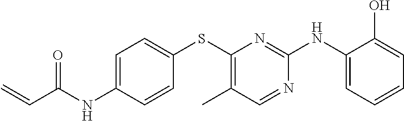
C1=C(NC(C=C)=O)C=CC(SC2=C(C)C=NC(NC3=CC=CC=C3O)=N2)=C1
